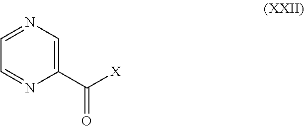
C1(C(=O)[X])=CN=CC=N1
